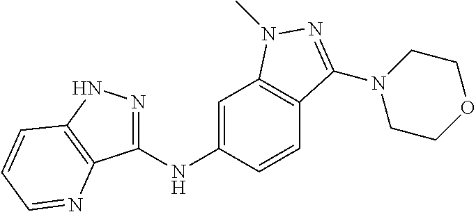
C1(NC2=CC3=C(C=C2)C(N2CCOCC2)=NN3C)=NNC2=C1N=CC=C2
